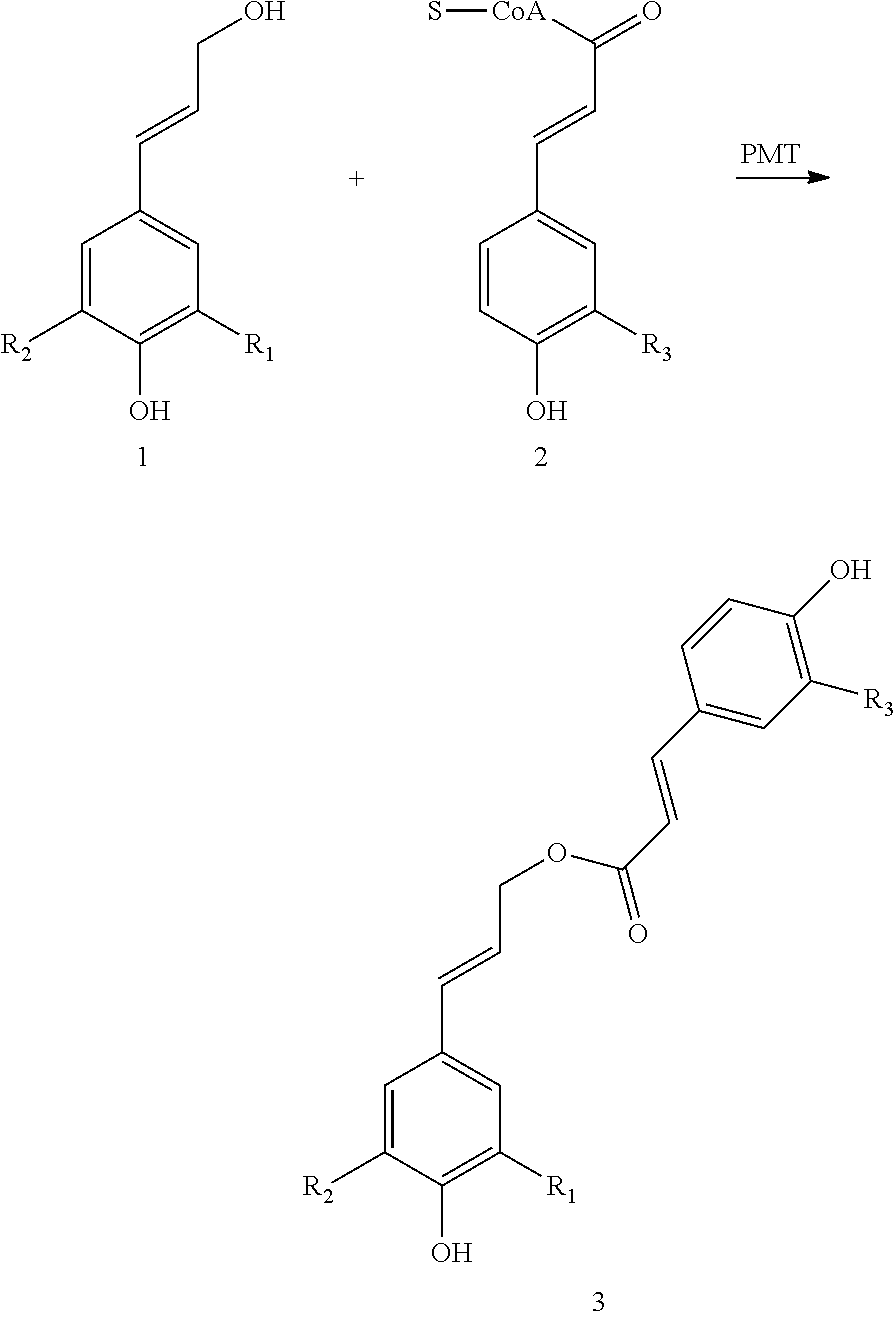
C1=C([R2])C(O)=C([R1])C=C1C=CCOC(C=CC1=CC([R3])=C(O)C=C1)=O.C1=C([R2])C(O)=C([R1])C=C1C=CCO.C1=CC(O)=C([R3])C=C1C=CC(=O)[CoA]S
